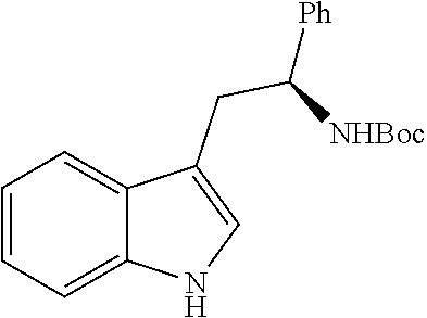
C12=CC=CC=C1C(CC([Ph])[NHBoc])=CN2
